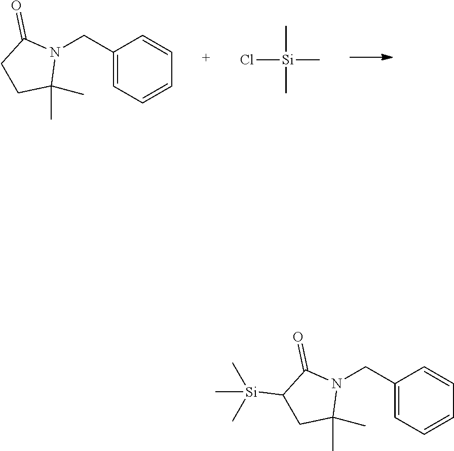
Cl[Si](C)(C)C.C1(CN2C(=O)CCC2(C)C)=CC=CC=C1.C1(CN2C(=O)C([Si](C)(C)C)CC2(C)C)=CC=CC=C1
